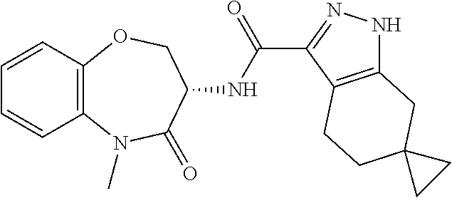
C1=CC2=C(C=C1)N(C)C(=O)C(NC(C1=NNC3=C1CCC1(C3)CC1)=O)CO2
